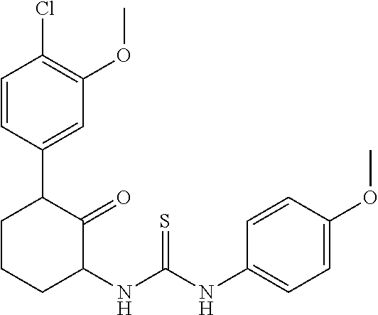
C1(C2C(=O)C(NC(NC3=CC=C(OC)C=C3)=S)CCC2)=CC(OC)=C(Cl)C=C1
